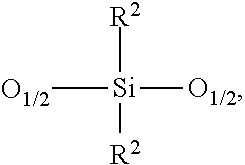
[O1/2][Si]([O1/2])([R2])[R2]
